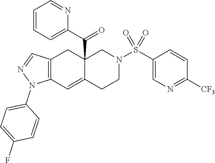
C12=C(C=C3C(C(C4=CC=CC=N4)=O)(C1)CN(S(C1=CN=C([CF3])C=C1)(=O)=O)CC3)N(C1=CC=C(F)C=C1)N=C2
